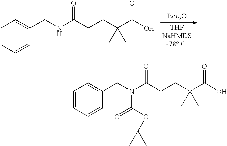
C1=CC=CC(CN(C(=O)CCC(C(=O)O)(C)C)C(=O)OC(C)(C)C)=C1.C1=CC=CC(CNC(=O)CCC(C(=O)O)(C)C)=C1.[Boc2O]
